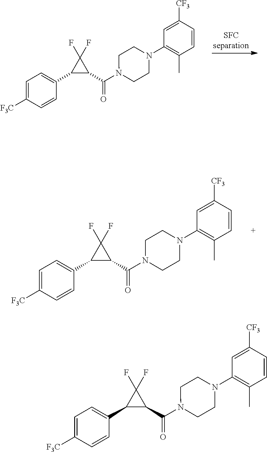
C1=C([F3C])C=CC(C2C(C(N3CCN(C4=C(C)C=CC([CF3])=C4)CC3)=O)C2(F)F)=C1.C1=C([F3C])C=CC(C2C(C(N3CCN(C4=C(C)C=CC([CF3])=C4)CC3)=O)C2(F)F)=C1.C1=C([F3C])C=CC(C2C(C(N3CCN(C4=C(C)C=CC([CF3])=C4)CC3)=O)C2(F)F)=C1
